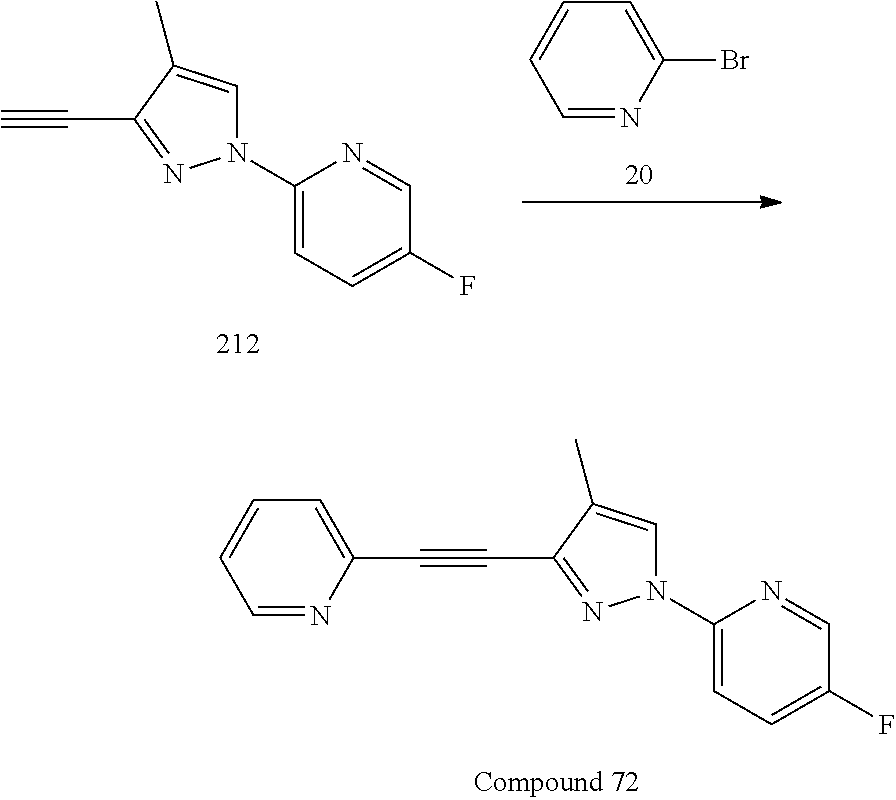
C(#CC1=NN(C2=CC=C(F)C=N2)C=C1C)C1=CC=CC=N1.C#CC1=NN(C2=CC=C(F)C=N2)C=C1C.C1=NC(Br)=CC=C1
